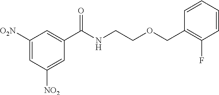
C1([O2N])=CC([NO2])=CC(C(NCCOCC2=C(F)C=CC=C2)=O)=C1
